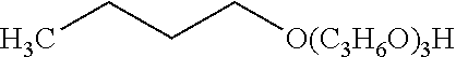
CCCC[O(C3H6O)3H]
